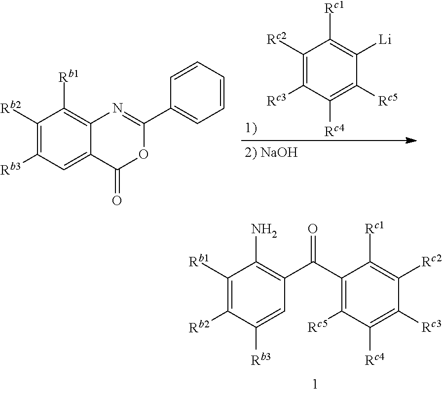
C1([Rb2])=C([Rb3])C=C2C(=C1[Rb1])N=C(C1=CC=CC=C1)OC2=O.C1([Rc2])=C([Rc3])C([Rc4])=C([Rc5])C([Li])=C1[Rc1].C1([Rb1])=C([Rb2])C([Rb3])=CC(C(C2=C([Rc5])C([Rc4])=C([Rc3])C([Rc2])=C2[Rc1])=O)=C1N
